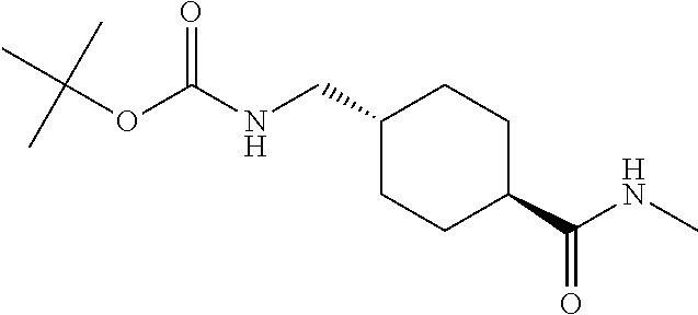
N(C(OC(C)(C)C)=O)CC1CCC(C(NC)=O)CC1
